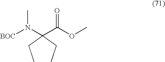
C(OC)(=O)C(N([BOC])C)(CC)CC
